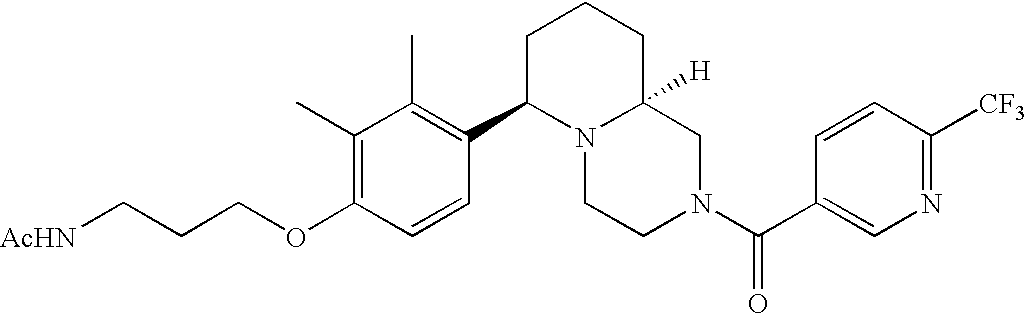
C(OC1=C(C)C(C)=C(C2N3C([H])(CN(C(=O)C4=CN=C([CF3])C=C4)CC3)CCC2)C=C1)CC[AcHN]
